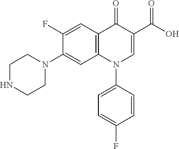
C12=C(C=C(F)C(N3CCNCC3)=C1)C(=O)C(C(=O)O)=CN2C1=CC=C(F)C=C1
